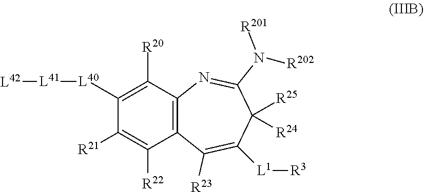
C1([R21])=C([R22])C2=C(C([R20])=C1[L40][L41][L42])N=C(N([R201])[R202])C([R25])([R24])C([L1][R3])=C2[R23]
